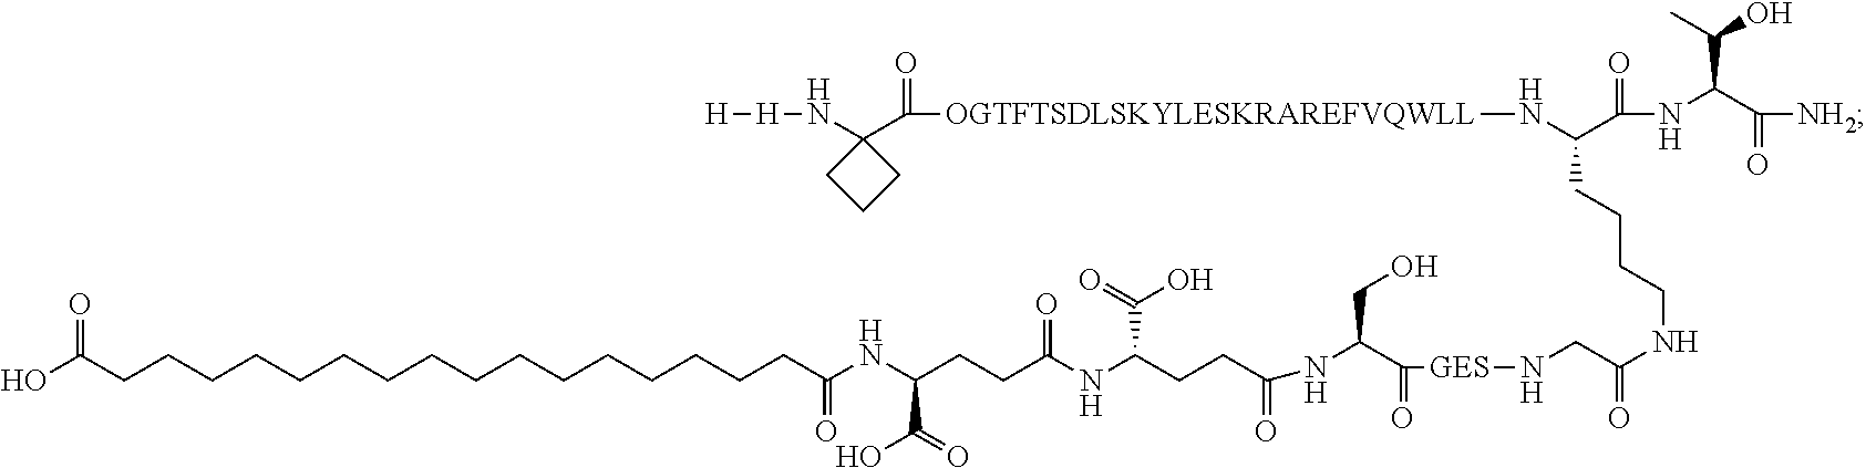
[H][H]NC1(C([OGTFTSDLSKYLESKRAREFVQWLL]NC(C(NC(C([NH2])=O)C(C)O)=O)CCCCNC(CN[GES]C(C(NC(CCC(NC(CCC(NC(CCCCCCCCCCCCCCCCC(O)=O)=O)C(O)=O)=O)C(=O)O)=O)CO)=O)=O)=O)CCC1
